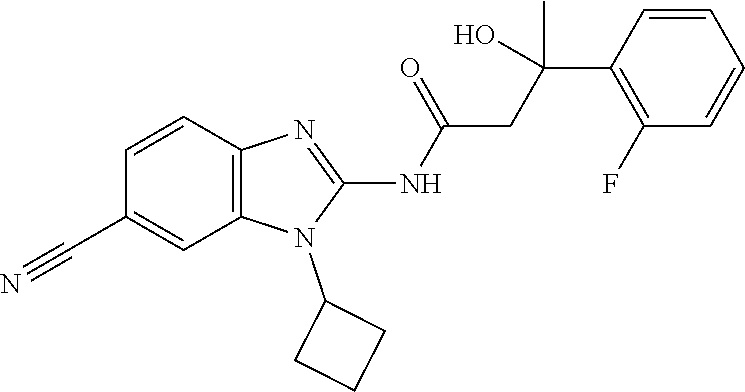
C1=CC2=C(C=C1C#N)N(C1CCC1)C(NC(=O)CC(O)(C1=C(F)C=CC=C1)C)=N2
